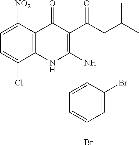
C1=C([NO2])C2=C(C(Cl)=C1)NC(NC1=CC=C(Br)C=C1Br)=C(C(CC(C)C)=O)C2=O
